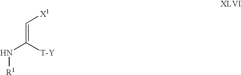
C(=C(N[R1])[T-Y])[X1]
